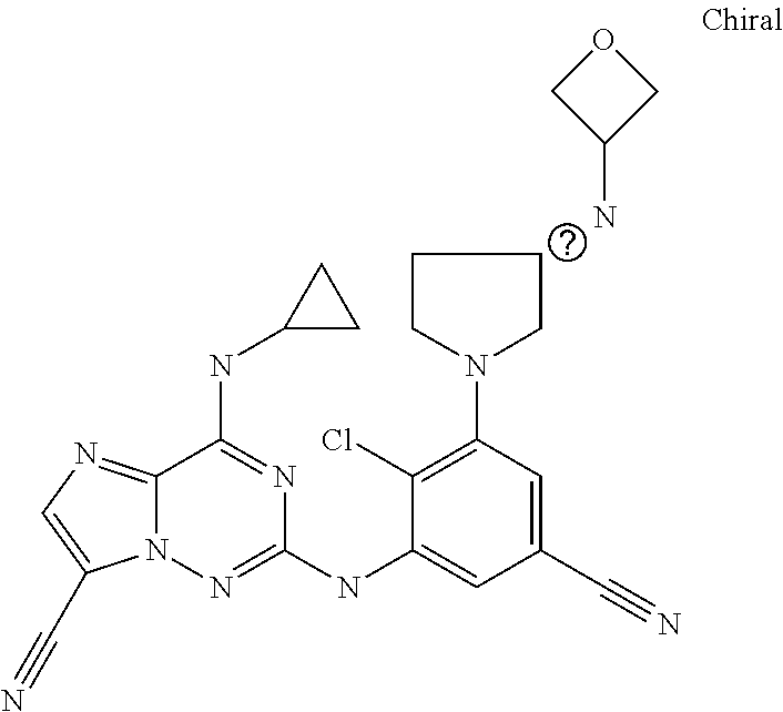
C1(Cl)=C(N2CCCC2)C=C(C#N)C=C1NC1=NN2C(=NC=C2C#N)C(NC2CC2)=N1.NC1COC1
